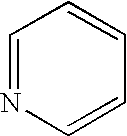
C1=NC=CC=C1
